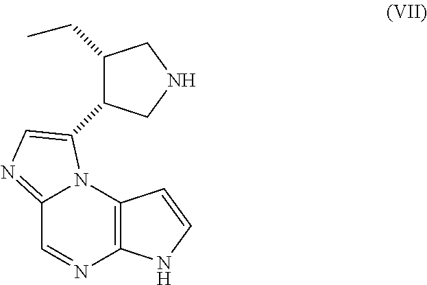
C1=NC2=C(N3C1=NC=C3C1C(CC)CNC1)C=CN2
